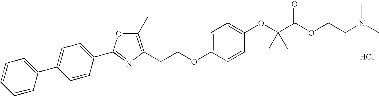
C1=CC(C2=CC=C(C3=NC(CCOC4=CC=C(OC(C(OCCN(C)C)=O)(C)C)C=C4)=C(C)O3)C=C2)=CC=C1.Cl
